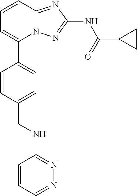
C1=CC2=NC(NC(=O)C3CC3)=NN2C(C2=CC=C(CNC3=NN=CC=C3)C=C2)=C1
